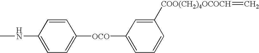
CNC1=CC=C([OCO]C2=CC=CC([COO(CH2)4OCOCH]=C)=C2)C=C1
